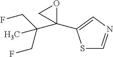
S1C=NC=C1C1(C(CF)(CF)C)OC1
